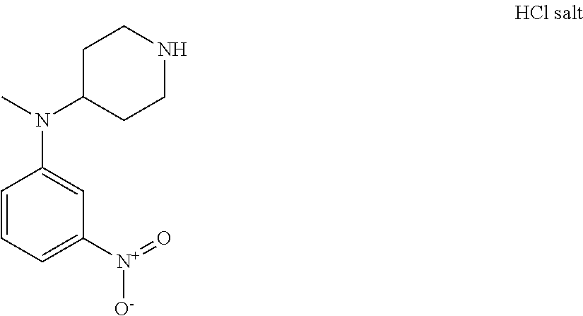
C1C(N(C2=CC([N+](=O)[O-])=CC=C2)C)CCNC1
